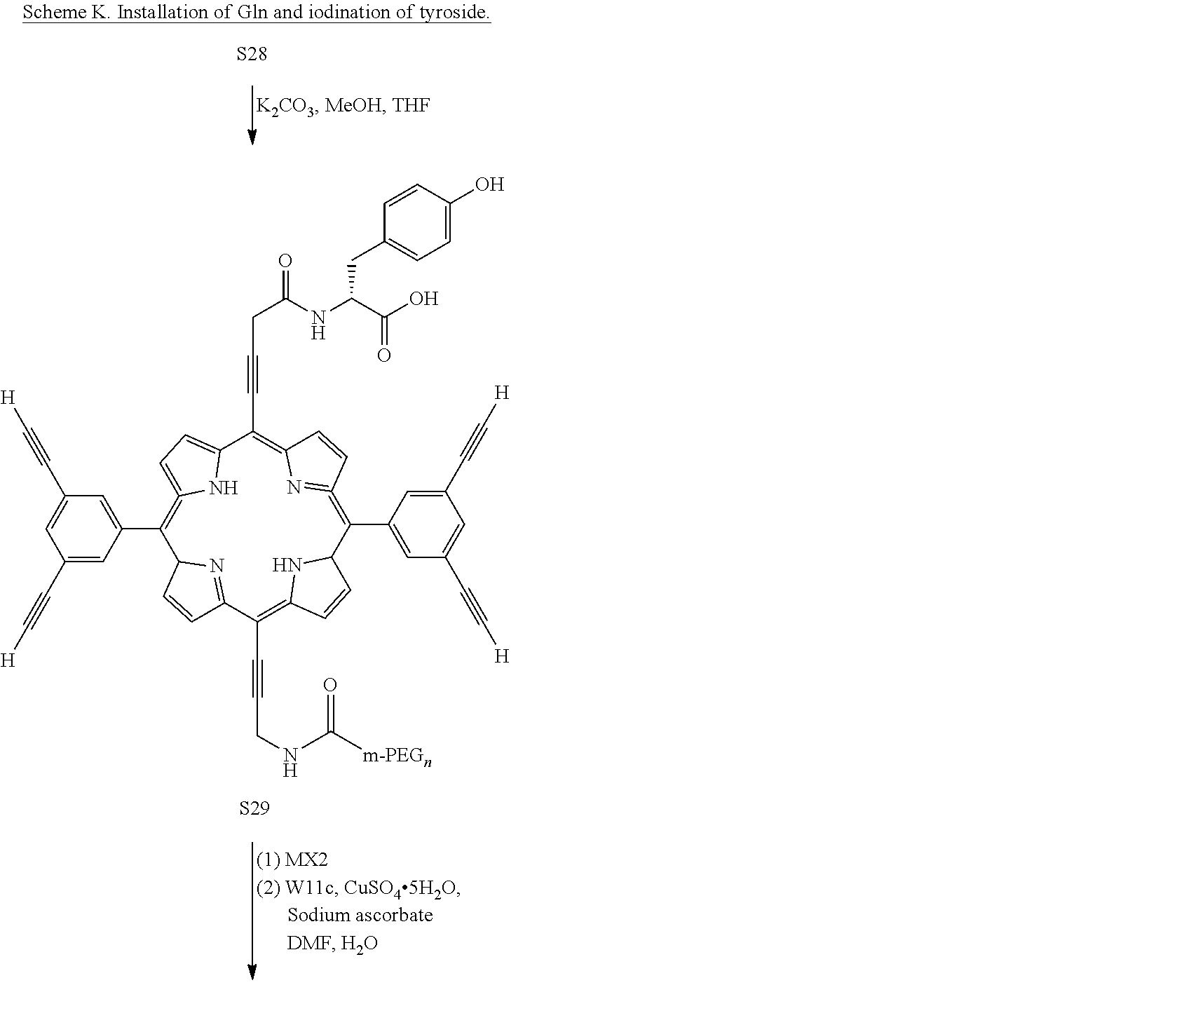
C1(C2=CC(C#C[H])=CC(C#C[H])=C2)=C2=CC=C(N2)C(C#CCC(NC(CC2=CC=C(O)C=C2)C(=O)O)=O)=C2N=C(=C(C3=CC(C#C[H])=CC(C#C[H])=C3)C3NC(=C(C#CCNC(=O)[m-PEGn])C4=NC1C=C4)C=C3)C=C2.[S28].[S29]
